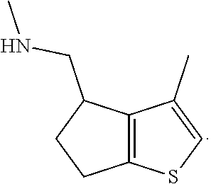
C12=C(C(CNC)CC1)C(C)=CS2
